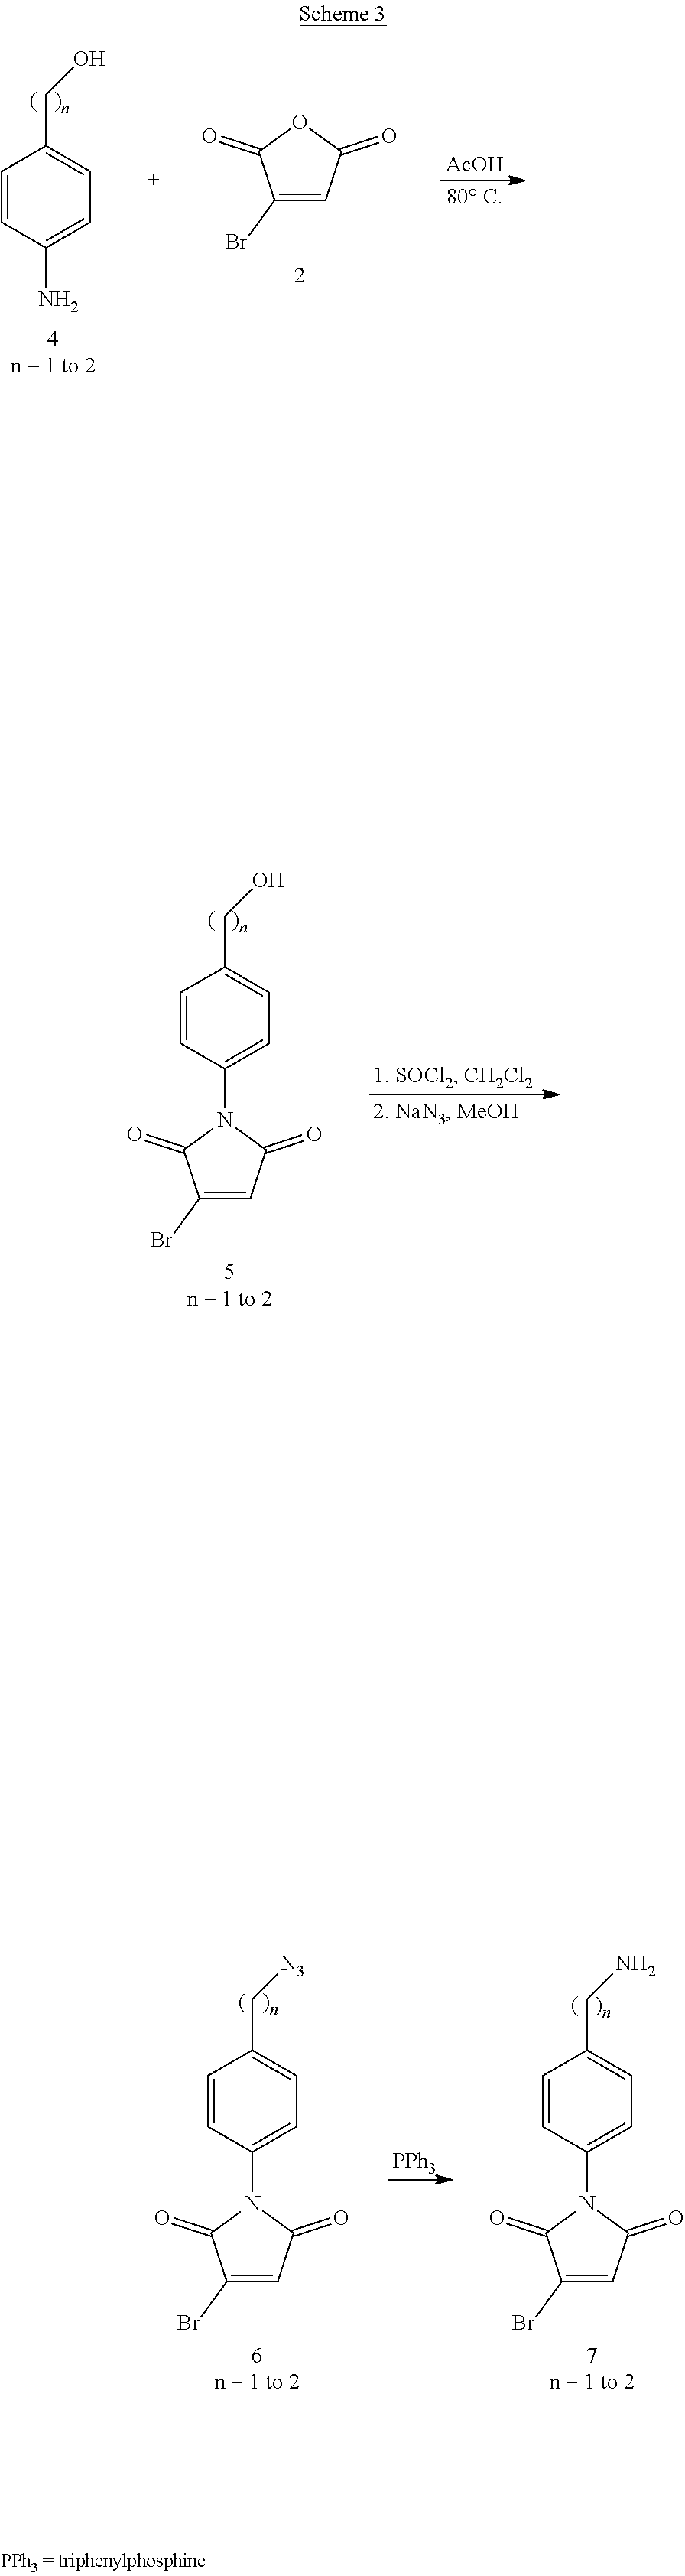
C1(Br)=CC(=O)OC1=O.[AcOH].[80 C].C1=CC(N)=CC=C1CO.C1=CC(N2C(=O)C=C(Br)C2=O)=CC=C1CO.[PPh3].C1=CC(N2C(=O)C=C(Br)C2=O)=CC=C1CN.C1=CC(N2C(=O)C=C(Br)C2=O)=CC=C1C[N3]
